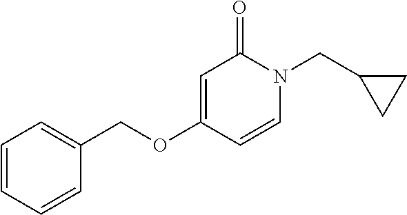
O(C1=CC(=O)N(CC2CC2)C=C1)CC1=CC=CC=C1
